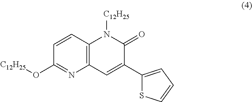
C1=CC2=C(N=C1O[C12H25])C=C(C1=CC=CS1)C(=O)N2[C12H25]
